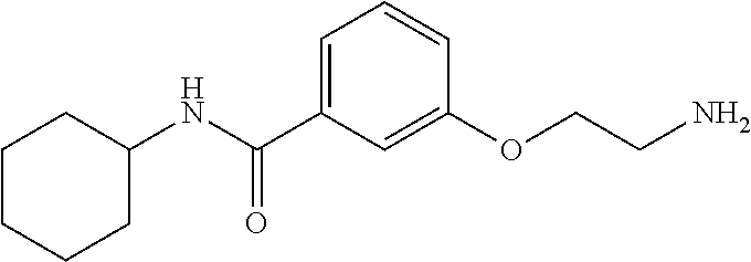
C1CCCC(NC(C2=CC=CC(OCCN)=C2)=O)C1
